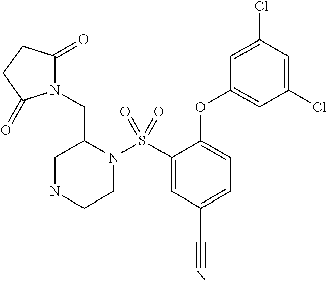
N1(S(C2=CC(C#N)=CC=C2OC2=CC(Cl)=CC(Cl)=C2)(=O)=O)CCNCC1CN1C(=O)CCC1=O
